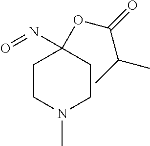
C1CN(C)CCC1(N=O)OC(=O)C(C)C
